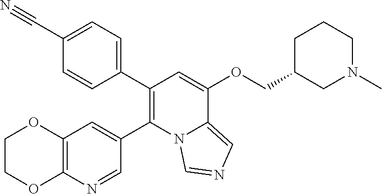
C1(C2=C(C3=CC4=C(N=C3)OCCO4)N3C(=CN=C3)C(OCC3CN(C)CCC3)=C2)=CC=C(C#N)C=C1
